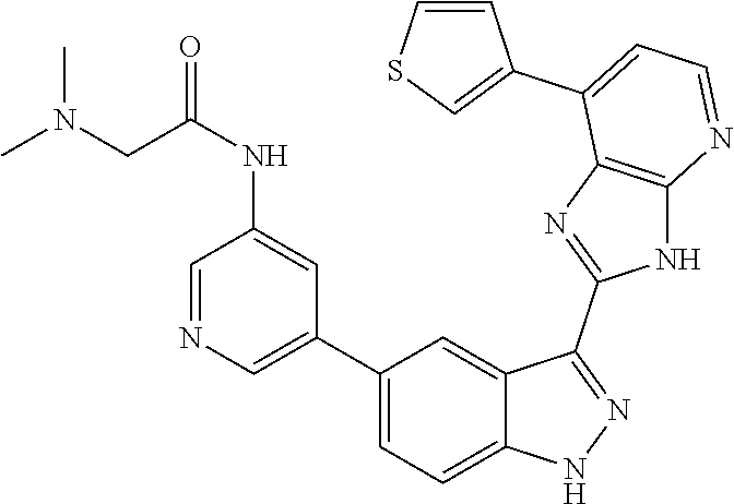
C1(C2=CC=C3C(=C2)C(C2=NC4=C(N2)N=CC=C4C2=CSC=C2)=NN3)=CN=CC(NC(=O)CN(C)C)=C1
